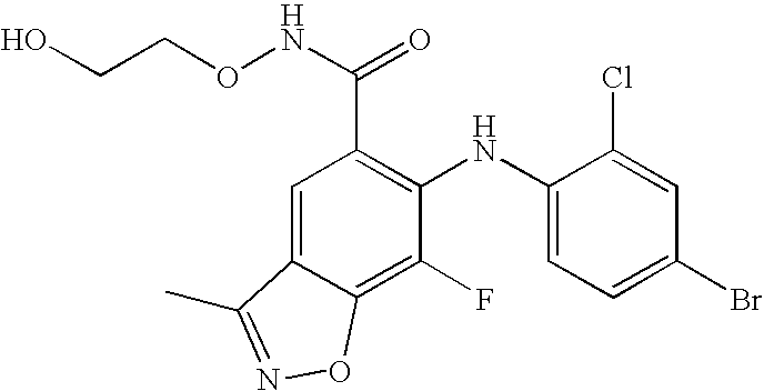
C1(NC2=C(C(NOCCO)=O)C=C3C(=C2F)ON=C3C)=CC=C(Br)C=C1Cl
